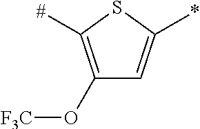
C1(O[F3C])=C([#])SC(*)=C1
